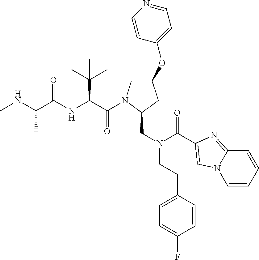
C(=O)(C(C(C)(C)C)NC(=O)C(C)NC)N1CC(OC2=CC=NC=C2)CC1CN(CCC1=CC=C(F)C=C1)C(=O)C1=CN2C=CC=CC2=N1
